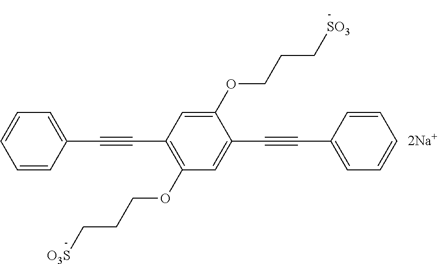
C1=CC(C#CC2=C(OCCC[O3S])C=C(C#CC3=CC=CC=C3)C(OCCC[SO3])=C2)=CC=C1
